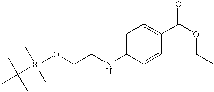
C1=C(NCCO[Si](C(C)(C)C)(C)C)C=CC(C(OCC)=O)=C1
